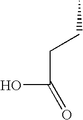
C(O)(CCC)=O
